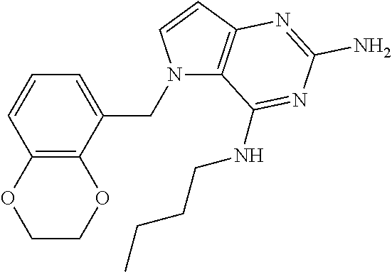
C1COC2=C(O1)C=CC=C2CN1C2=C(C=C1)N=C(N)N=C2NCCCC
